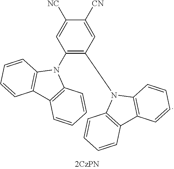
C1(N2C3=C(C4=C2C=CC=C4)C=CC=C3)=C(N2C3=C(C4=C2C=CC=C4)C=CC=C3)C=C([CN])C([NC])=C1
